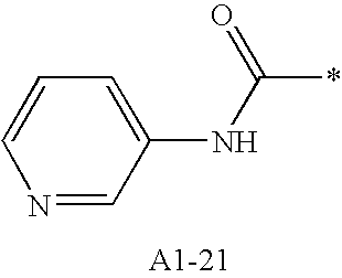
C1=CC=C(NC(*)=O)C=N1
